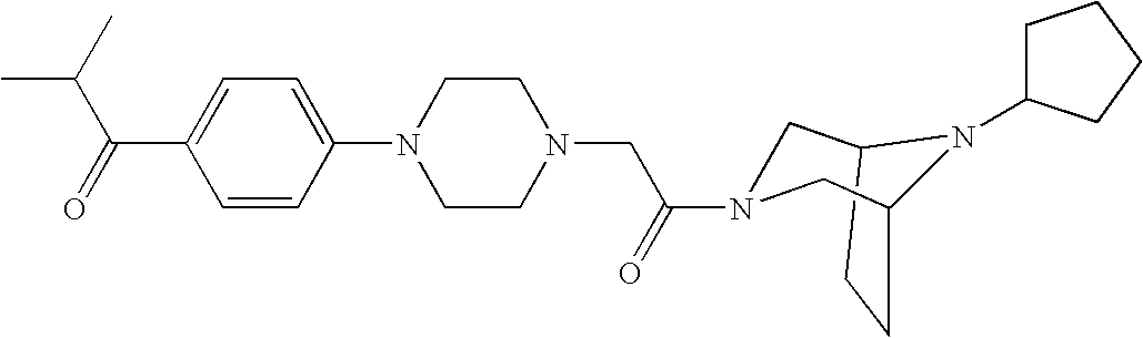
C1C2CCC(CN1C(=O)CN1CCN(C3=CC=C(C(=O)C(C)C)C=C3)CC1)N2C1CCCC1
